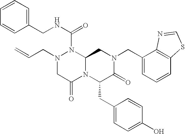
N(C(=O)N1N(CC=C)CC(=O)N2C1CN(CC1=CC=CC3=C1N=CS3)C(=O)C2CC1=CC=C(O)C=C1)CC1=CC=CC=C1
